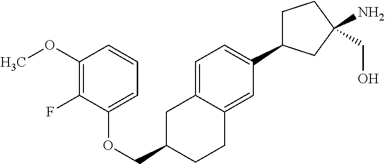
O(CC1CC2=CC=C(C3CCC(N)(CO)C3)C=C2CC1)C1=CC=CC(OC)=C1F
